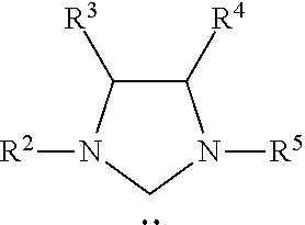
C1([R4])C([R3])N([R2])CN1[R5]
